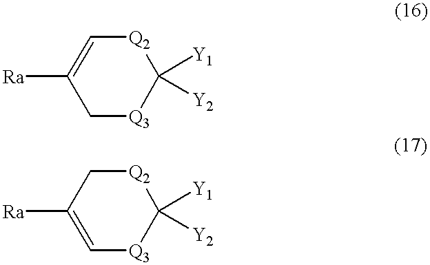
[Ra]C1=C[Q2]C([Y2])([Y1])[Q3]C1.[Ra]C1=C[Q3]C([Y2])([Y1])[Q2]C1
